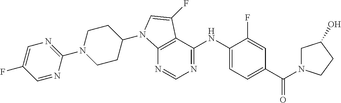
N1=CN=C(NC2=CC=C(C(N3CC(O)CC3)=O)C=C2F)C2=C1N(C1CCN(C3=NC=C(F)C=N3)CC1)C=C2F
